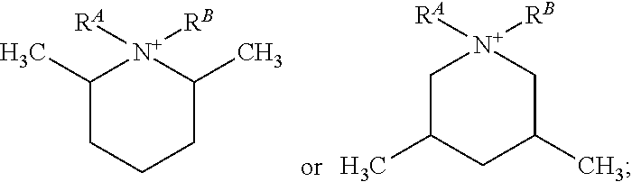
C1(C)CCCC(C)[N+]1([RA])[RB].C1C(C)CC(C)C[N+]1([RA])[RB]
